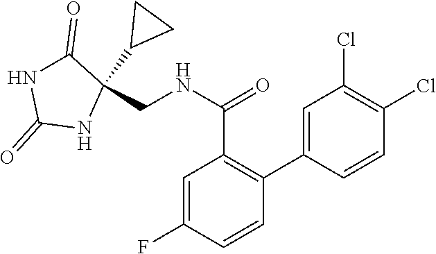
C1=C(C2=C(C(NCC3(C4CC4)C(=O)NC(=O)N3)=O)C=C(F)C=C2)C=CC(Cl)=C1Cl
